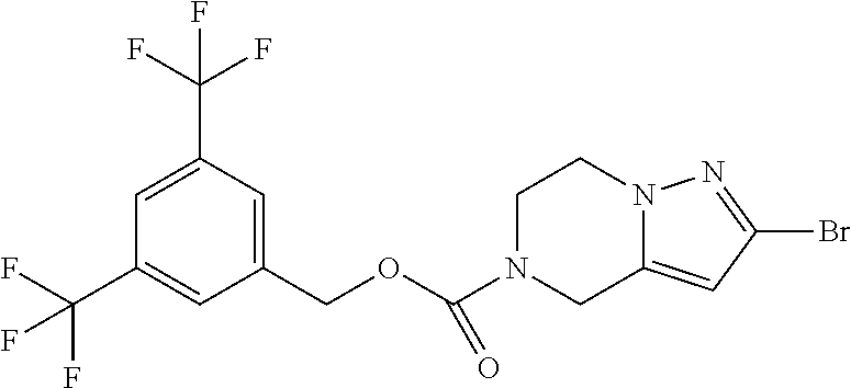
C1(COC(N2CC3=CC(Br)=NN3CC2)=O)=CC(C(F)(F)F)=CC(C(F)(F)F)=C1
